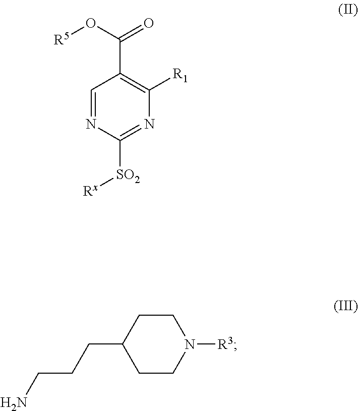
C1=NC([SO2][Rx])=NC([R1])=C1C(O[R5])=O.C1(CCCN)CCN([R3])CC1
